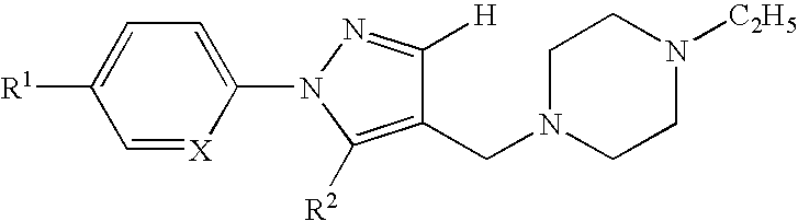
C1=[X]C(N2N=C([H])C(CN3CCN([C2H5])CC3)=C2[R2])=CC=C1[R1]
